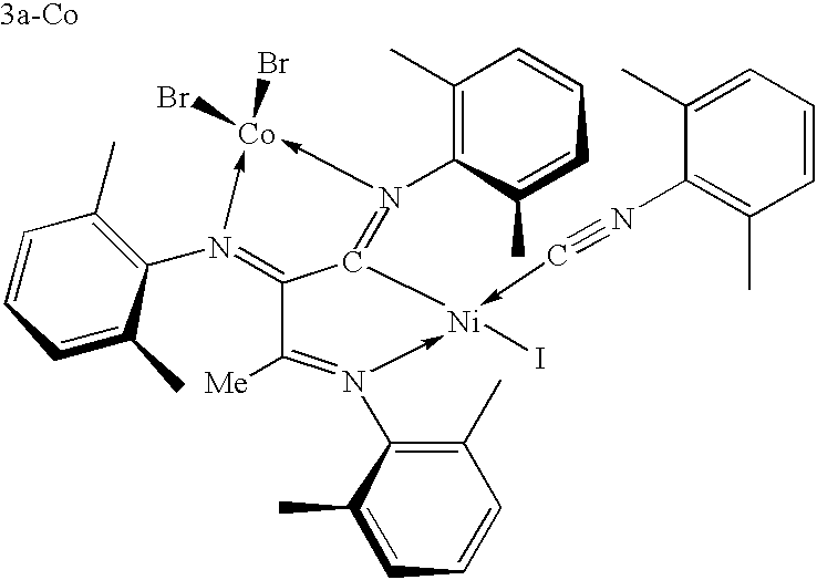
C12=N(C3=C(C)C=CC=C3C)->[Co](Br)(Br)-N(C3=C(C)C=CC=C3C)=C1[Ni](I)(-C#NC1=C(C)C=CC=C1C)-N(C1=C(C)C=CC=C1C)=C2[Me]
